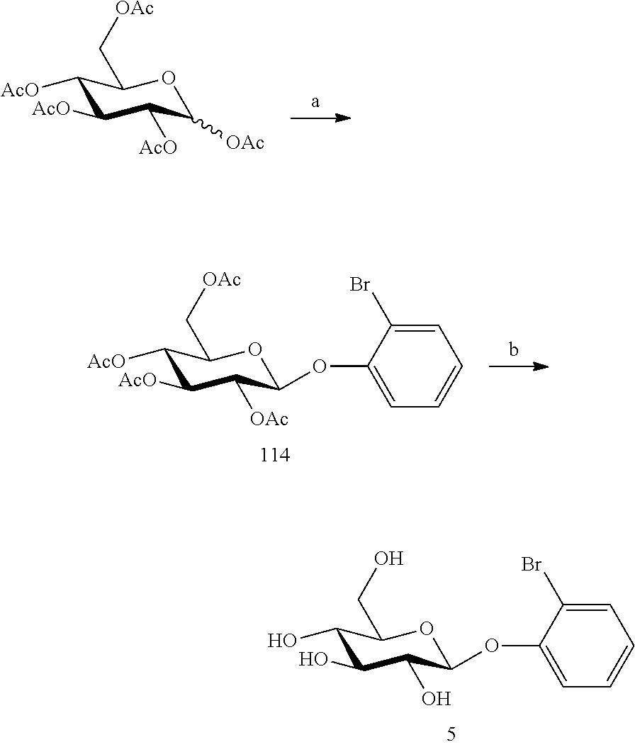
C1([AcO])C([AcO])C([AcO])C([OAc])OC1C[OAc].C1([AcO])C([AcO])C([OAc])C(OC2=CC=CC=C2Br)OC1C[OAc].C1(O)C(O)C(O)C(OC2=CC=CC=C2Br)OC1CO
